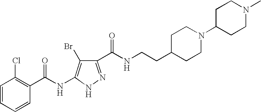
C1=CC=CC(C(NC2=C(Br)C(C(NCCC3CCN(C4CCN(C)CC4)CC3)=O)=NN2)=O)=C1Cl
